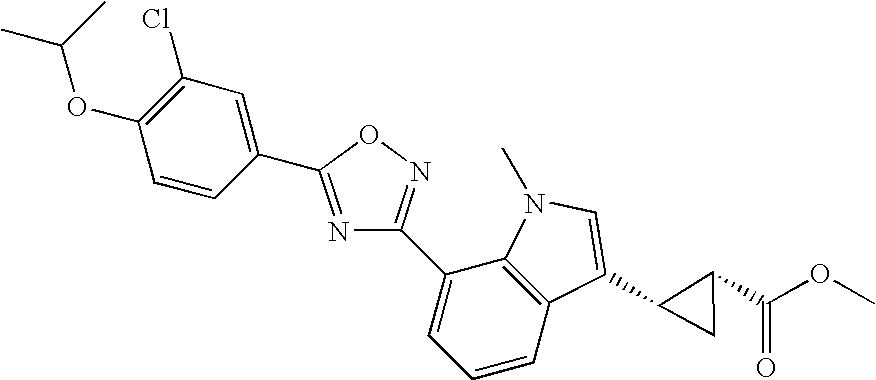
N1=C(C2=CC(Cl)=C(OC(C)C)C=C2)ON=C1C1=CC=CC2=C1N(C)C=C2C1CC1C(OC)=O
